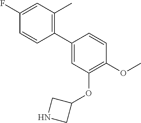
C1(C2=C(C)C=C(F)C=C2)=CC(OC2CNC2)=C(OC)C=C1
